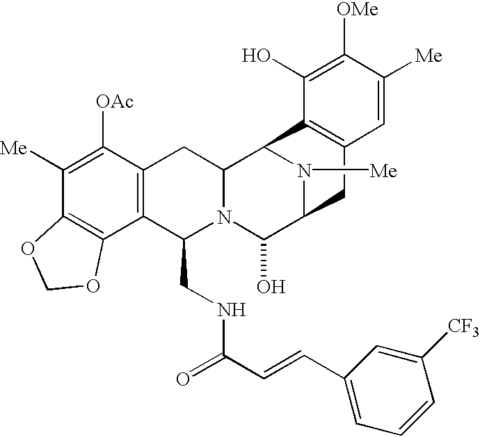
C1([Me])=C([OAc])C2=C(C3=C1OCO3)C(CNC(=O)C=CC1=CC=CC([CF3])=C1)N1C(C2)C2N([Me])C(C1O)CC1=C2C(O)=C([OMe])C([Me])=C1
